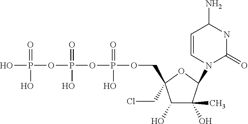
OP(=O)(OP(=O)(O)OP(=O)(O)OCC1(CCl)C(O)C(O)(C)C(N2C(=O)NC(N)C=C2)O1)O
